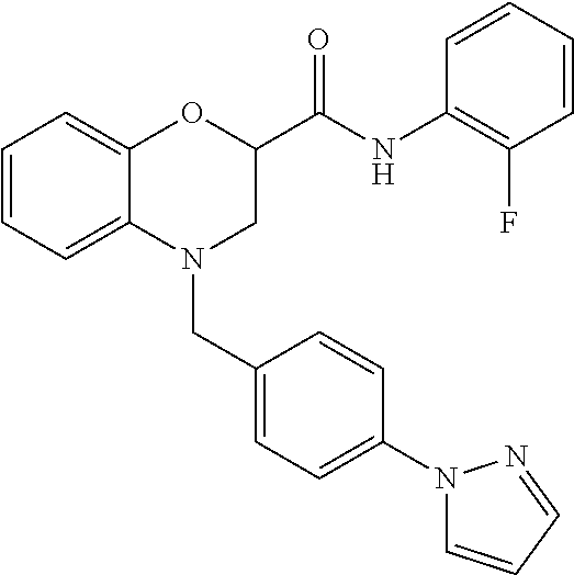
C1=CC=C2C(=C1)OC(C(NC1=C(F)C=CC=C1)=O)CN2CC1=CC=C(N2C=CC=N2)C=C1
